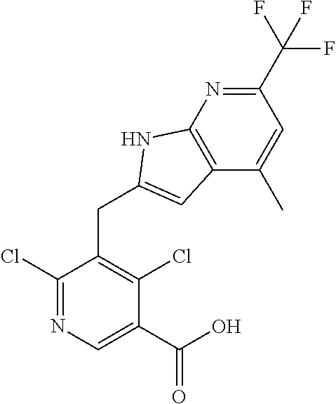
C1(Cl)=NC=C(C(O)=O)C(Cl)=C1CC1=CC2=C(N=C(C(F)(F)F)C=C2C)N1
